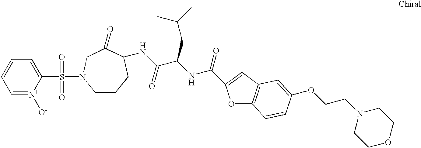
C1=[N+]([O-])C(S(=O)(=O)N2CCCC(NC(C(NC(=O)C3=CC4=C(O3)C=CC(OCCN3CCOCC3)=C4)CC(C)C)=O)C(=O)C2)=CC=C1
